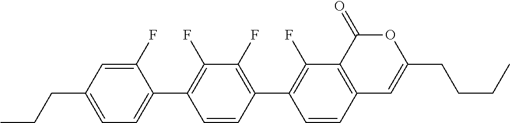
C12=C(C(=O)OC(CCCC)=C1)C(F)=C(C1=C(F)C(F)=C(C3=CC=C(CCC)C=C3F)C=C1)C=C2
